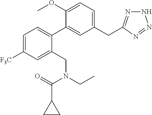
C1=C([F3C])C=C(CN(C(=O)C2CC2)CC)C(C2=CC(CC3=NNN=N3)=CC=C2OC)=C1
